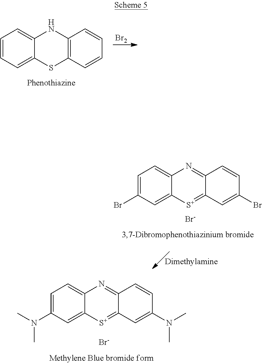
[Br2].C1=CC=C2C(=C1)NC1=C(S2)C=CC=C1.[Phenothiazine].C1=C(N(C)C)C=C2C(=C1)N=C1C(=[S+]2)C=C(N(C)C)C=C1.[Br-].[Dimethylamine].C1=C(Br)C=C2C(=C1)N=C1C(=[S+]2)C=C(Br)C=C1.[Br-]
